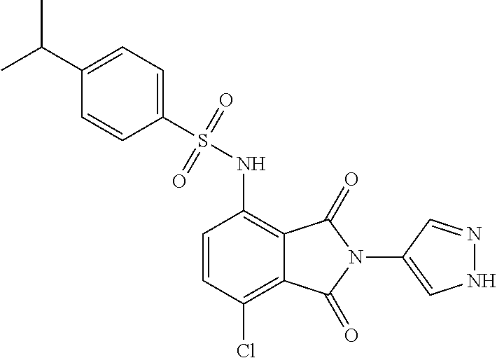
C1(C(C)C)=CC=C(S(=O)(=O)NC2=C3C(=C(Cl)C=C2)C(=O)N(C2=CNN=C2)C3=O)C=C1
